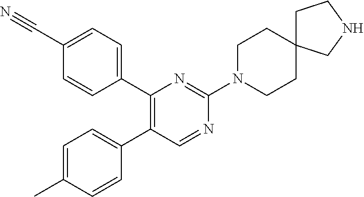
C1=C(C)C=CC(C2=C(C3=CC=C(C#N)C=C3)N=C(N3CCC4(CC3)CCNC4)N=C2)=C1
